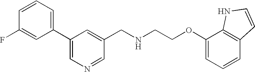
C1(F)=CC(C2=CN=CC(CNCCOC3=CC=CC4=C3NC=C4)=C2)=CC=C1
